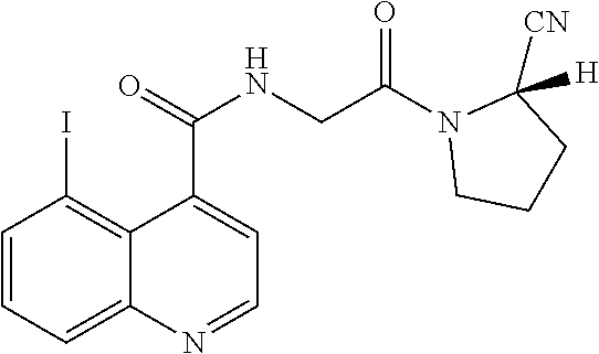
C1=CC=C2C(=C1I)C(C(=O)NCC(N1CCCC1([H])[CN])=O)=CC=N2
